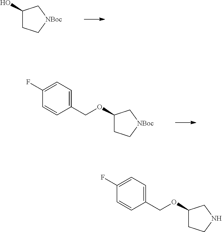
C1(O)CC[NBoc]C1.C1(OCC2=CC=C(F)C=C2)CC[NBoc]C1.C1(OCC2=CC=C(F)C=C2)CCNC1
